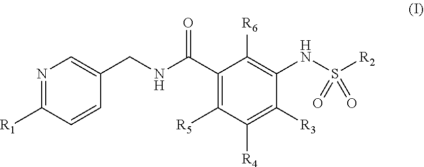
O=C(C1=C([R5])C([R4])=C([R3])C(NS([R2])(=O)=O)=C1[R6])NCC1=CN=C([R1])C=C1
